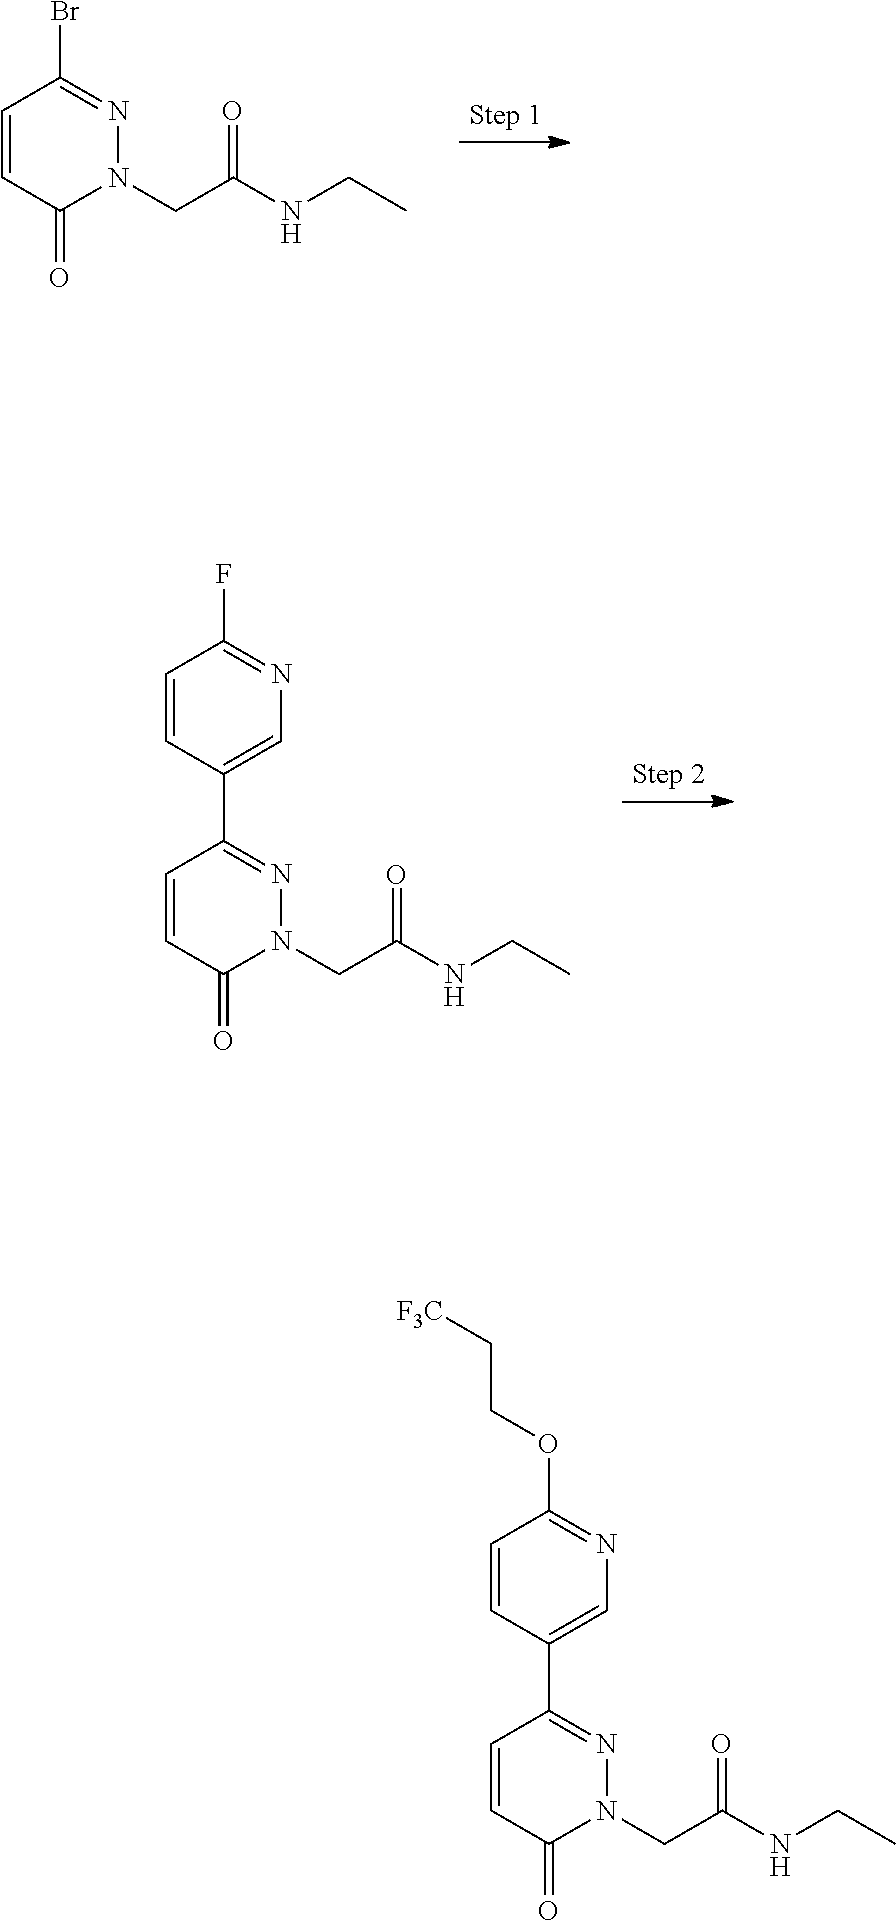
C1(C2=CN=C(F)C=C2)=NN(CC(=O)NCC)C(=O)C=C1.C1(Br)=NN(CC(=O)NCC)C(=O)C=C1.O(CC[F3C])C1=NC=C(C2=NN(CC(=O)NCC)C(=O)C=C2)C=C1
